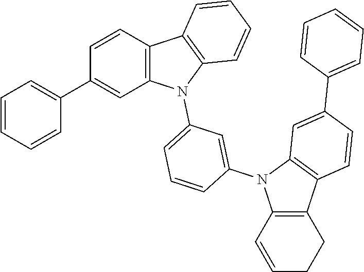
C12=C(CCC=C1)C1=C(N2C2=CC(N3C4=C(C=CC(C5=CC=CC=C5)=C4)C4=C3C=CC=C4)=CC=C2)C=C(C2=CC=CC=C2)C=C1
